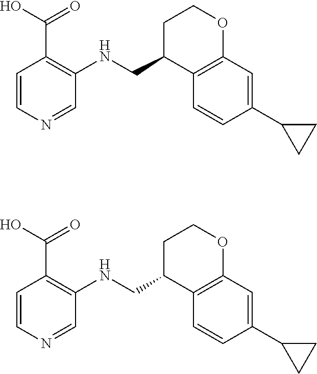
C12=C(C=C(C3CC3)C=C1)OCCC2CNC1=C(C(O)=O)C=CN=C1.C12=C(C=C(C3CC3)C=C1)OCCC2CNC1=C(C(O)=O)C=CN=C1
